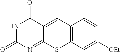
N1C(=O)N=C2C(=CC3=C(S2)C=C([OEt])C=C3)C1=O
